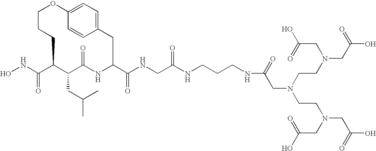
N(C(C1C(CC(C)C)C(=O)NC(C(NCC(NCCCNC(CN(CCN(CC(O)=O)CC(O)=O)CCN(CC(O)=O)CC(O)=O)=O)=O)=O)CC2=CC=C(OCCC1)C=C2)=O)O
